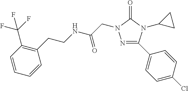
N1=C(C2=CC=C(Cl)C=C2)N(C2CC2)C(=O)N1CC(NCCC1=C(C(F)(F)F)C=CC=C1)=O
